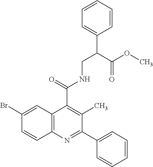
C12=C(N=C(C3=CC=CC=C3)C(C)=C1C(=O)NCC(C1=CC=CC=C1)C(OC)=O)C=CC(Br)=C2
